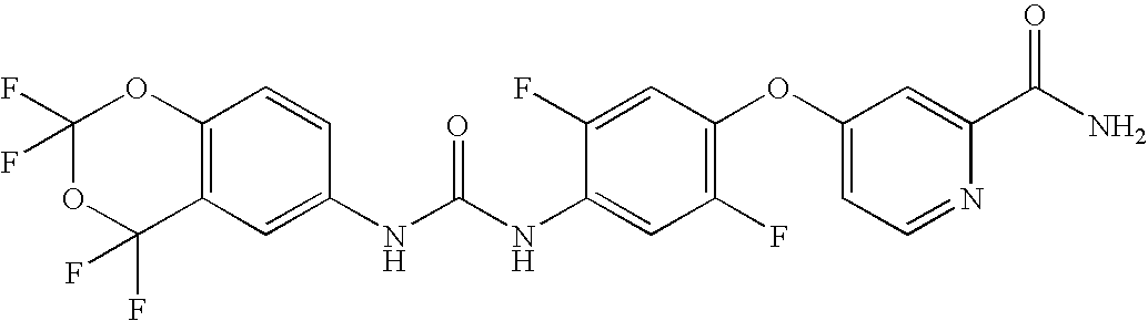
C1(F)(F)OC(F)(F)C2=C(O1)C=CC(NC(NC1=CC(F)=C(OC3=CC=NC(C(N)=O)=C3)C=C1F)=O)=C2
